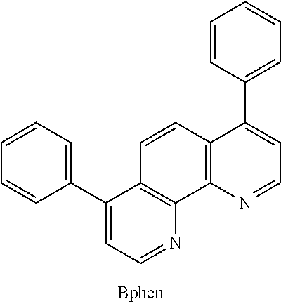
C1=CC(C2=CC=NC3=C2C=CC2=C3N=CC=C2C2=CC=CC=C2)=CC=C1
